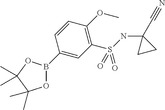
C1(B2OC(C)(C)C(C)(C)O2)=CC(S(NC2(C#N)CC2)(=O)=O)=C(OC)C=C1
